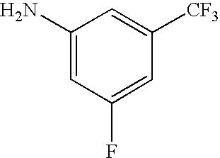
C1(N)=CC(F)=CC([CF3])=C1
